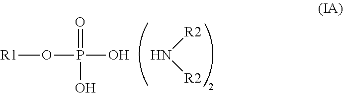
[R1]OP(O)(=O)O.[R2]N[R2]
